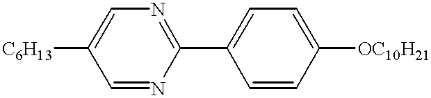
[C6H13]C1=CN=C(C2=CC=C([OC10H21])C=C2)N=C1
